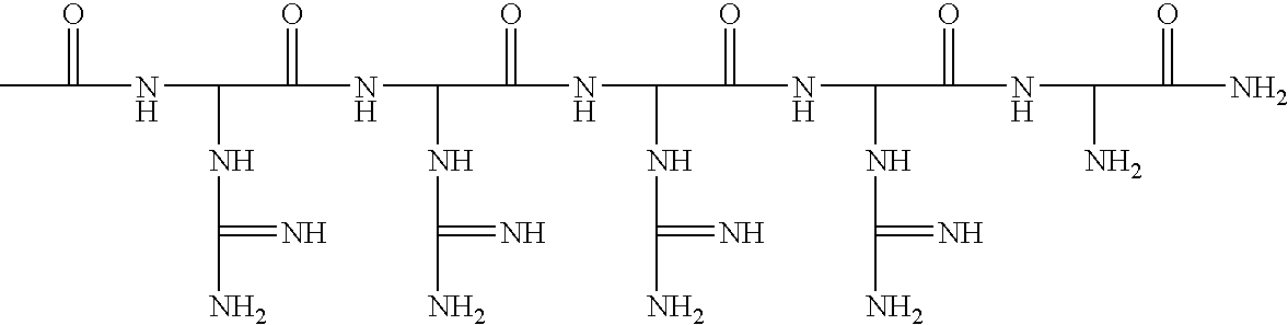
C(=O)(NC(NC(N)=N)C(=O)NC(NC(N)=N)C(=O)NC(NC(N)=N)C(=O)NC(NC(N)=N)C(=O)NC(N)C(=O)N)C
